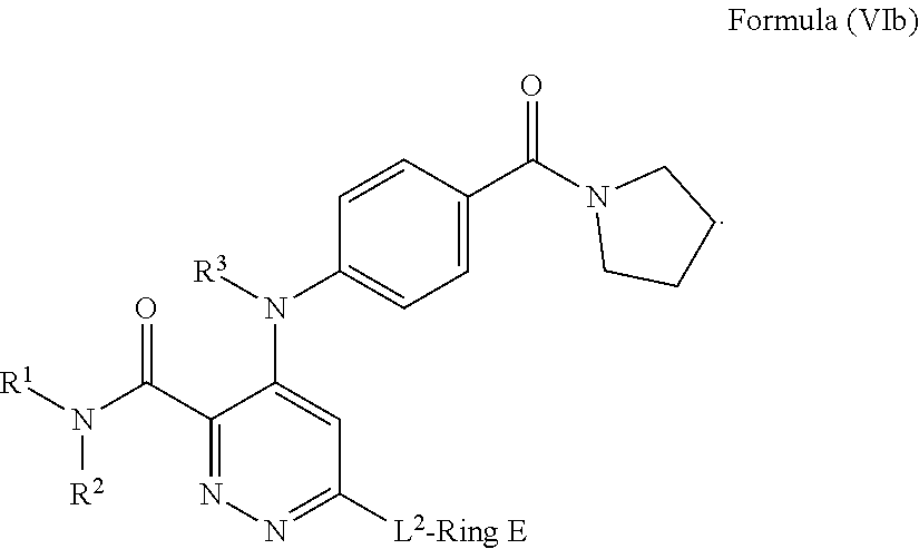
C1(C(N([R1])[R2])=O)=NN=C([L2-Ring E])C=C1N([R3])C1=CC=C(C(N2CCCC2)=O)C=C1
